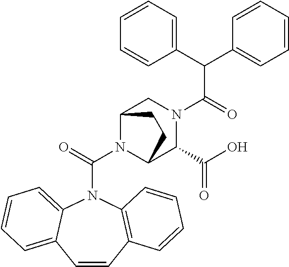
N1(C(=O)N2C3C(C(O)=O)N(C(=O)C(C4=CC=CC=C4)C4=CC=CC=C4)CC2CC3)C2=CC=CC=C2C=CC2=C1C=CC=C2
